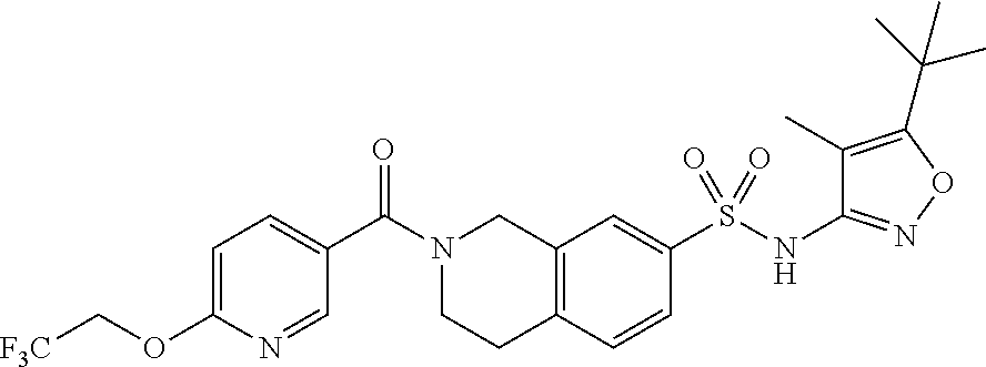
C1=C(OC[F3C])N=CC(C(N2CCC3=C(C2)C=C(S(NC2=NOC(C(C)(C)C)=C2C)(=O)=O)C=C3)=O)=C1
